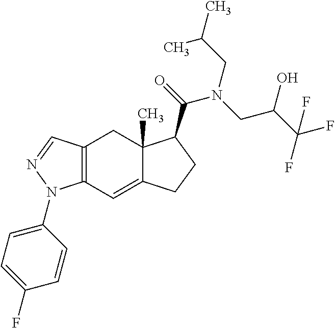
C12=C(C=C3C(C)(C1)C(C(=O)N(CC(C(F)(F)F)O)CC(C)C)CC3)N(C1=CC=C(F)C=C1)N=C2
